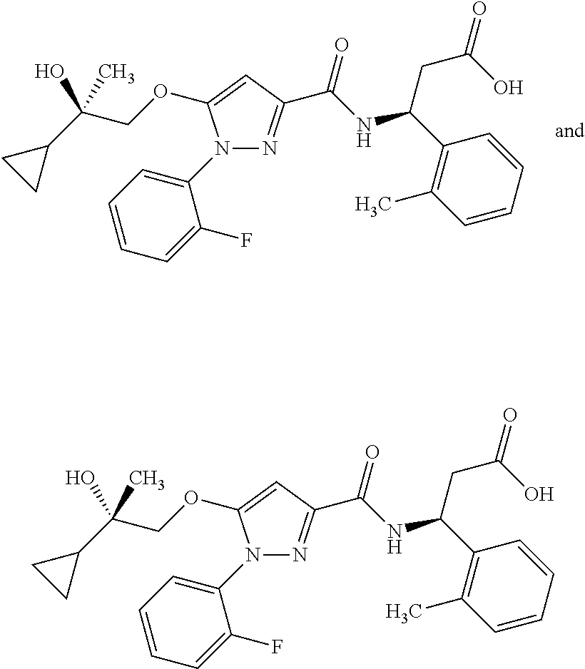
N1(C2=CC=CC=C2F)N=C(C(NC(C2=C(C)C=CC=C2)CC(O)=O)=O)C=C1OCC(C1CC1)(O)C.N1(C2=CC=CC=C2F)N=C(C(NC(C2=C(C)C=CC=C2)CC(O)=O)=O)C=C1OCC(C1CC1)(O)C
